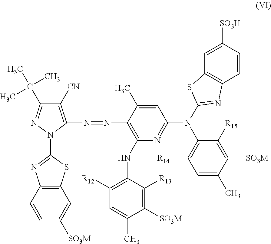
C1([CN])=C(N=NC2=C(NC3=C([R12])C=C(C)C([SO3M])=C3[R13])N=C(N(C3=C([R14])C=C(C)C([SO3M])=C3[R15])C3=NC4=C(C=C([SO3H])C=C4)S3)C=C2C)N(C2=NC3=C(S2)C=C([SO3M])C=C3)N=C1C(C)(C)C
